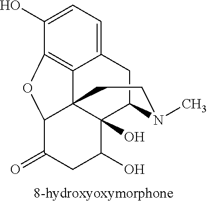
C12=CC=C(O)C3=C1C14C(O)(C(C2)N(C)CC1)C(O)CC(=O)C4O3
